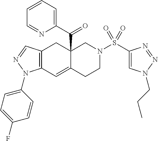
C12=C(C=NN1C1=CC=C(F)C=C1)CC1(C(C3=CC=CC=N3)=O)C(=C2)CCN(S(C2=CN(CCC)N=N2)(=O)=O)C1
